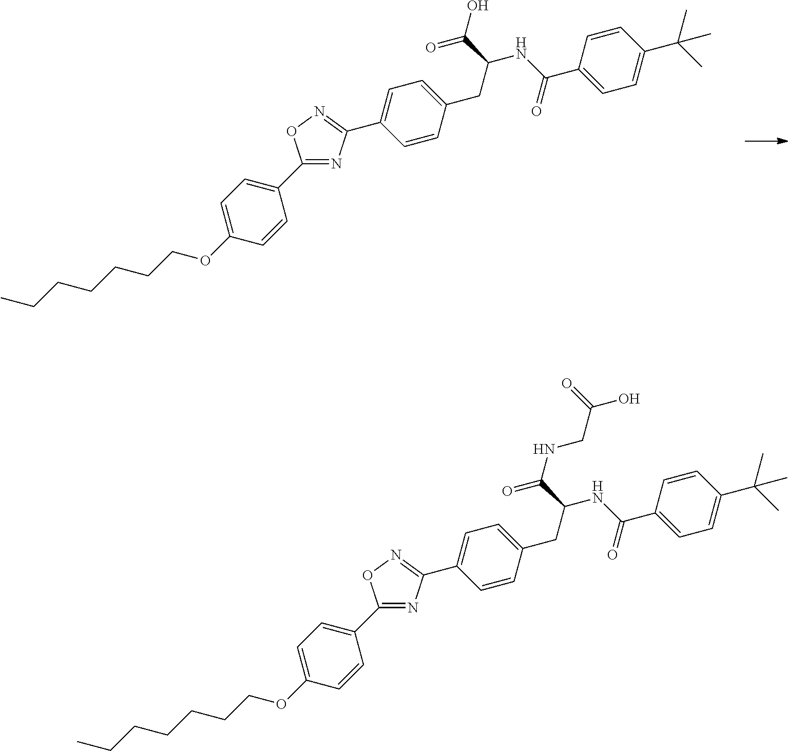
C1=C(OCCCCCCC)C=CC(C2=NC(C3=CC=C(CC(C(=O)O)NC(C4=CC=C(C(C)(C)C)C=C4)=O)C=C3)=NO2)=C1.C1=C(OCCCCCCC)C=CC(C2=NC(C3=CC=C(CC(C(=O)NCC(O)=O)NC(C4=CC=C(C(C)(C)C)C=C4)=O)C=C3)=NO2)=C1
